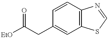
C1=CC2=C(C=C1CC([EtO])=O)SC=N2
